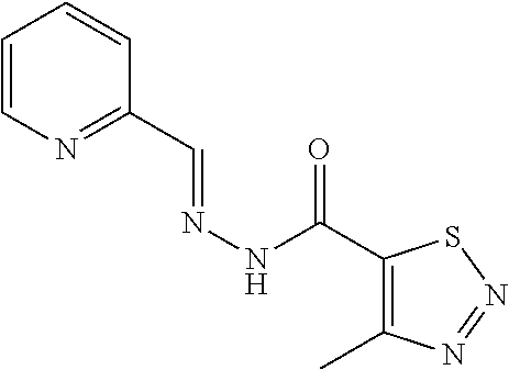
C1=CN=C(C=NNC(C2=C(C)N=NS2)=O)C=C1
